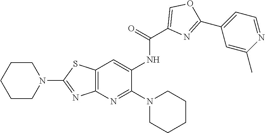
C12=C(N=C(N3CCCCC3)C(NC(C3=COC(C4=CC=NC(C)=C4)=N3)=O)=C1)N=C(N1CCCCC1)S2
